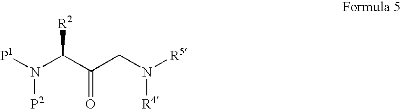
[P1]N([P2])C([R2])C(CN([R5])[R4])=O
